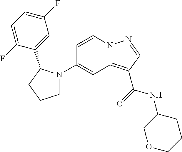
C1(N2CCCC2C2=CC(F)=CC=C2F)=CC2=C(C(=O)NC3COCCC3)C=NN2C=C1
